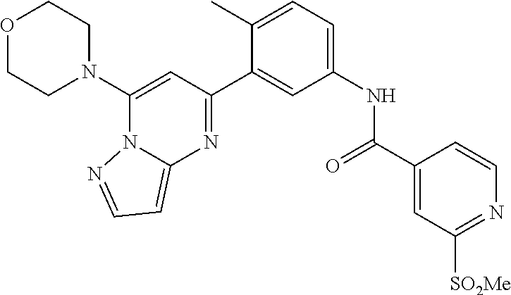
O1CCN(C2=CC(C3=CC(NC(=O)C4=CC([SO2Me])=NC=C4)=CC=C3C)=NC3=CC=NN23)CC1
